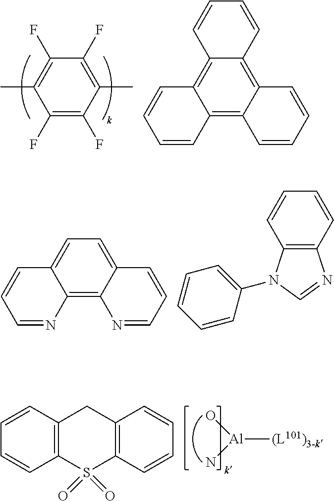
C1(F)=C(F)C(C)=C(F)C(F)=C1C.C12=C3C(=C4C(=C1C=CC=C2)C=CC=C4)C=CC=C3.C12=C3C(=CC=C1C=CC=N2)C=CC=N3.C12=C(C=CC=C1)N=CN2C1=CC=CC=C1.C12=C(C=CC=C1)CC1=C(S2(=O)=O)C=CC=C1.[Al]([(L101)3-k])(O)N
